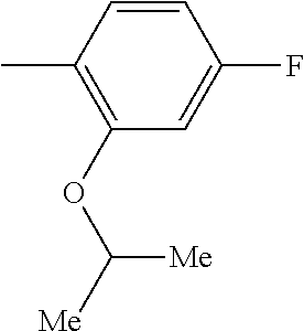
C1=CC(C)=C(OC([Me])[Me])C=C1F
